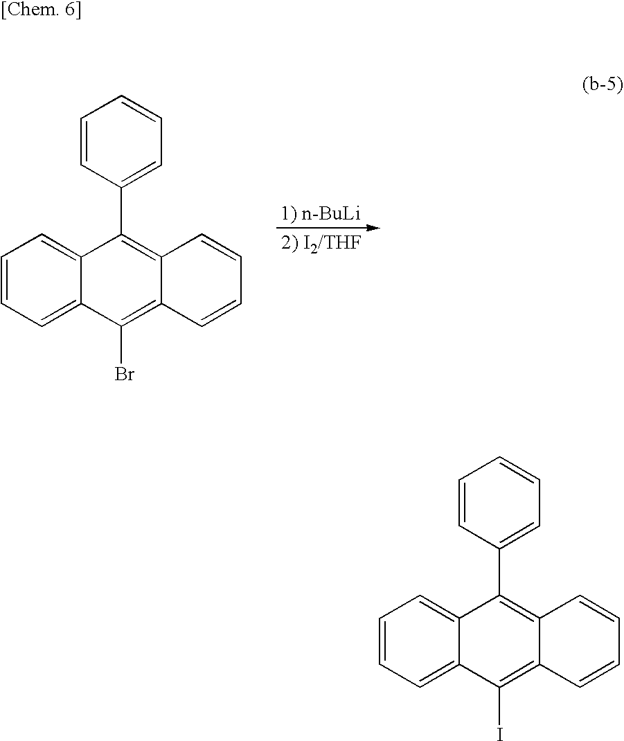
C1=CC(C2=C3C(=C(Br)C4=CC=CC=C24)C=CC=C3)=CC=C1.C1=CC(C2=C3C(=C(I)C4=CC=CC=C24)C=CC=C3)=CC=C1
